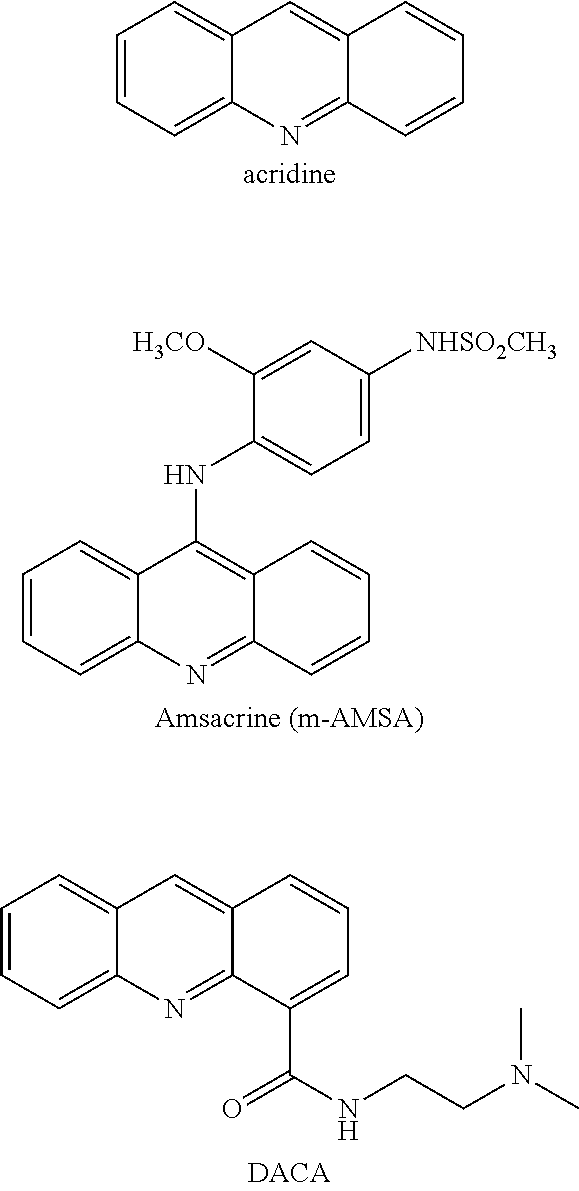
C1=C2C(=CC=C1)C=C1C(=N2)C=CC=C1.C1=C2C(=CC=C1)C(NC1=CC=C([NHSO2CH3])C=C1[H3CO])=C1C(=N2)C=CC=C1.C1=C2C(=NC3=CC=CC=C13)C(C(NCCN(C)C)=O)=CC=C2
